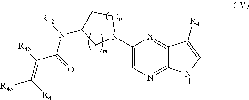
C1(N2CCC(N([R42])C(=O)C([R43])=C([R44])[R45])C2)=CN=C2C(=[X]1)C([R41])=CN2
